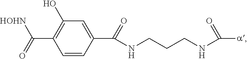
C1=CC(C(NCCCNC([a])=O)=O)=CC(O)=C1C(=O)[HOHN]
